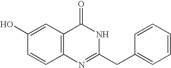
C1=C(CC2=NC3=C(C(=O)N2)C=C(O)C=C3)C=CC=C1
